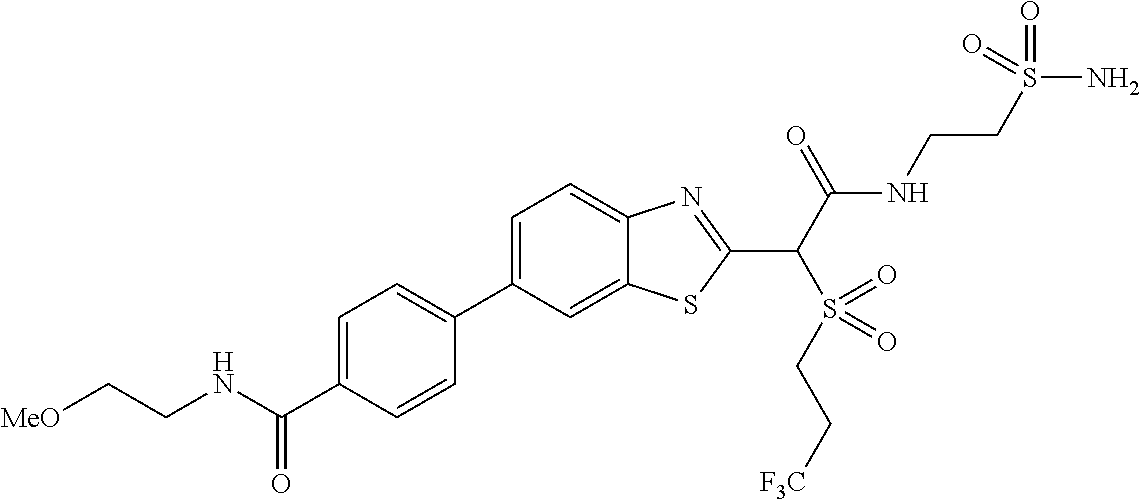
C1(C2=CC=C(C(NCC[MeO])=O)C=C2)=CC=C2C(=C1)SC(C(C(NCCS(N)(=O)=O)=O)S(=O)(CC[F3C])=O)=N2
